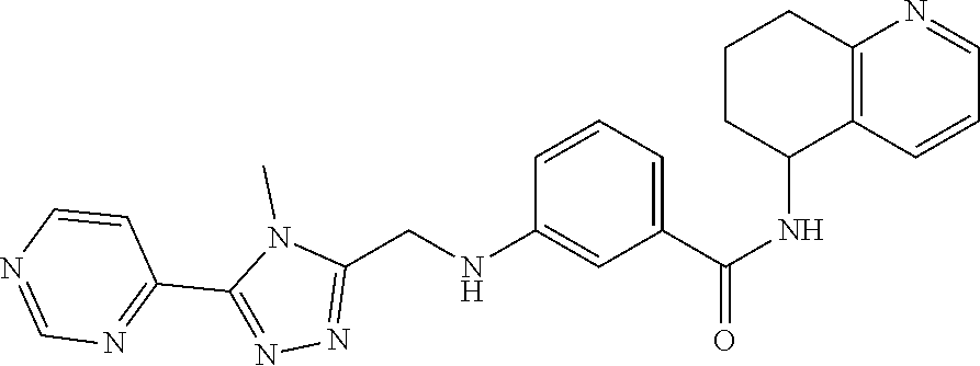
N1=CN=C(C2=NN=C(CNC3=CC(C(NC4CCCC5=C4C=CC=N5)=O)=CC=C3)N2C)C=C1
